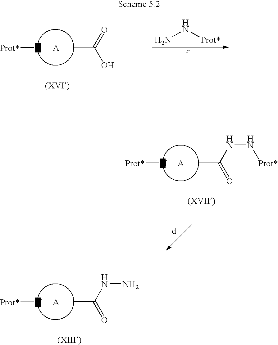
[Prot*]N.CC(O)=O.[A].NN[Prot*].[Prot*]N.CC(=O)NN[Prot*].[A].[Prot*]N.CC(=O)NN.[A]
